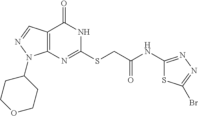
C12=C(N=C(SCC(NC3=NN=C(Br)S3)=O)NC1=O)N(C1CCOCC1)N=C2
